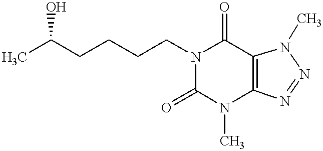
CC(CCCCN1C(=O)C2=C(N(C)C1=O)N=NN2C)O
